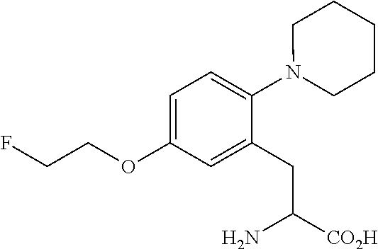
C1=C(OCCF)C=C(CC([CO2H])N)C(N2CCCCC2)=C1
